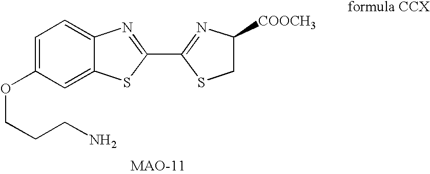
C1=C(OCCCN)C=C2C(=C1)N=C(C1=NC([COOCH3])CS1)S2
